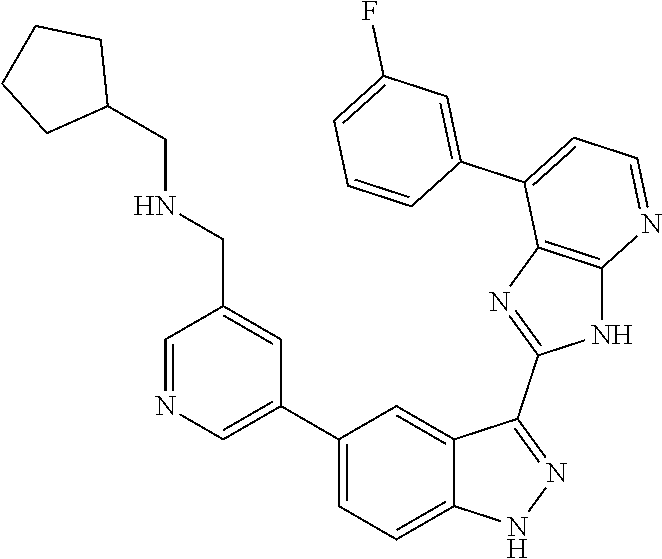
C1=NC=C(C2=CC=C3C(=C2)C(C2=NC4=C(N2)N=CC=C4C2=CC(F)=CC=C2)=NN3)C=C1CNCC1CCCC1
